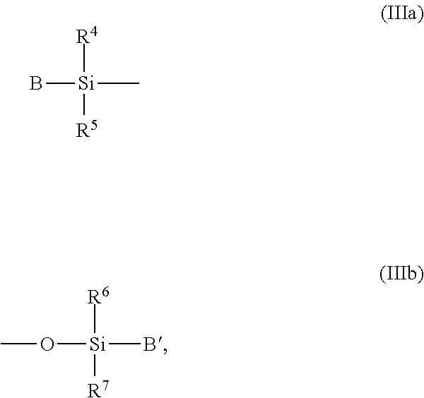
B[Si](C)([R4])[R5].O([Si](B)([R6])[R7])C
